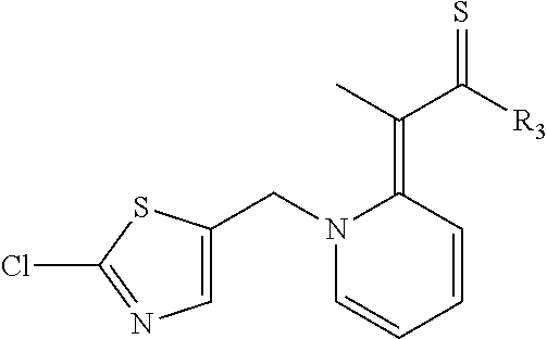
C1=CC=CC(=C(C([R3])=S)C)N1CC1=CN=C(Cl)S1
